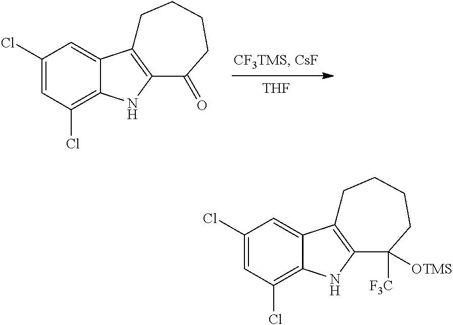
[THF].C1(Cl)=CC(Cl)=C2C(=C1)C1=C(N2)C(=O)CCCC1.C1(Cl)=CC(Cl)=C2C(=C1)C1=C(N2)C([F3C])([OTMS])CCCC1
